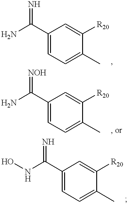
C1(C(N)=N)=CC=C(C)C([R20])=C1.C1(C(N)=[NOH])=CC=C(C)C([R20])=C1.C1(C(NO)=N)=CC=C(C)C([R20])=C1
